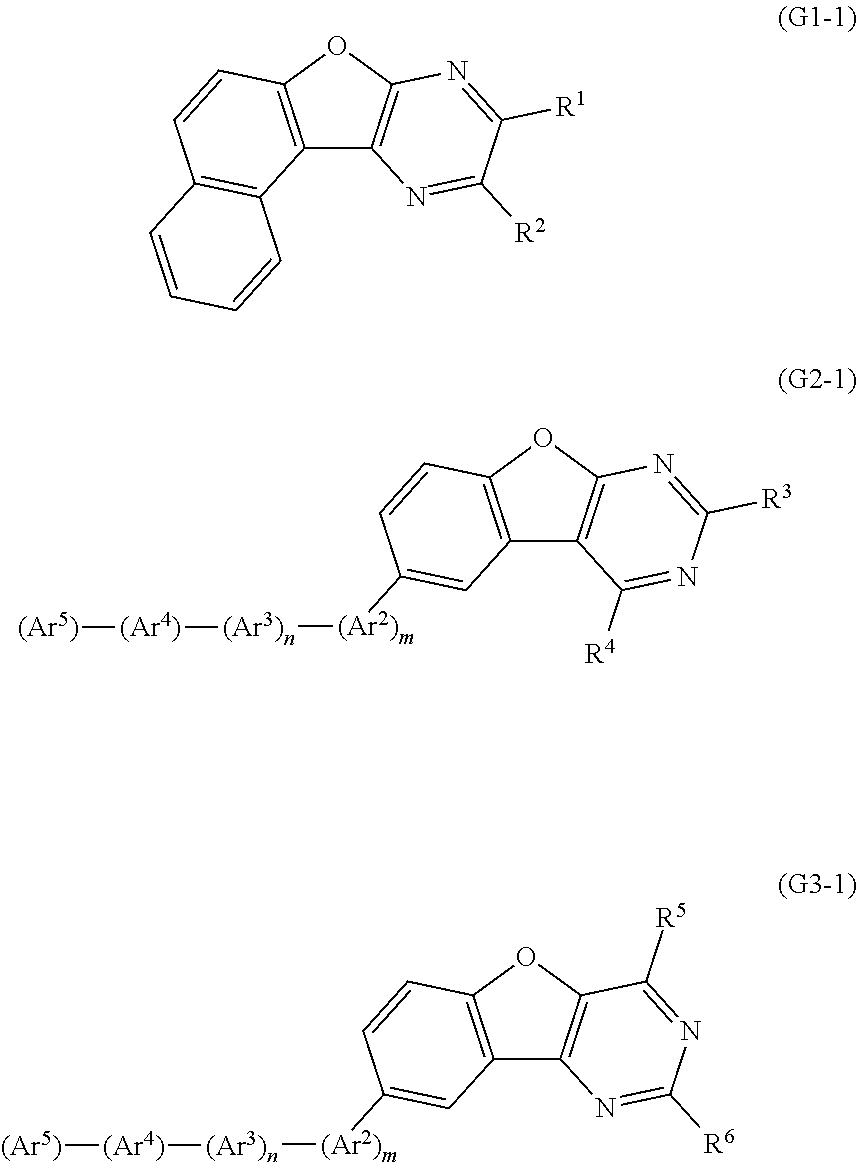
C12=C(OC3=C1N=C([R2])C([R1])=N3)C=CC1=C2C=CC=C1.C12=C(OC3=C1C([R4])=NC([R3])=N3)C=CC([(Ar2)m][(Ar3)n][(Ar4)][(Ar5)])=C2.C12=C(OC3=C1N=C([R6])N=C3[R5])C=CC([(Ar2)m][(Ar3)n][(Ar4)][(Ar5)])=C2
